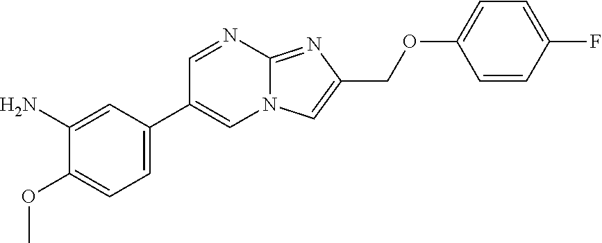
C1=C(C2=CN3C(=NC(COC4=CC=C(F)C=C4)=C3)N=C2)C=C(N)C(OC)=C1
